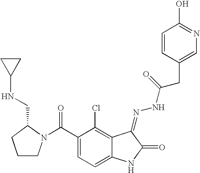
C(C1=CC=C2C(=C1Cl)C(=NNC(CC1=CN=C(O)C=C1)=O)C(=O)N2)(=O)N1CCCC1CNC1CC1
